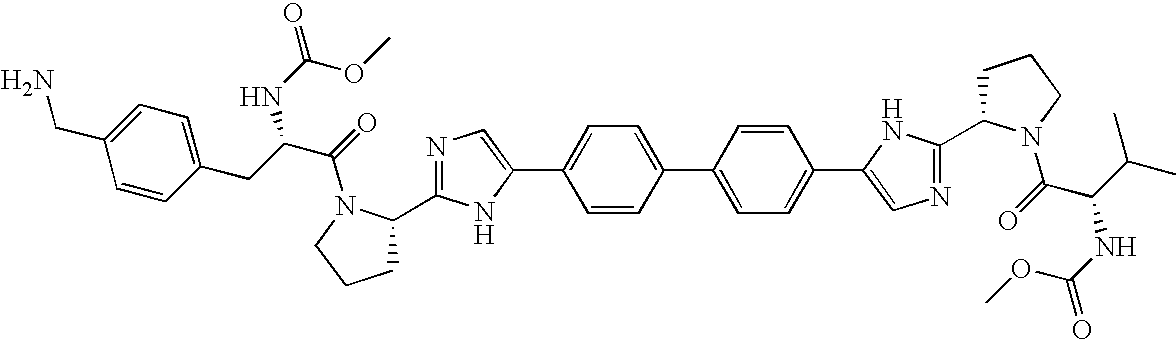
C1CCN(C(=O)C(NC(=O)OC)C(C)C)C1C1=NC=C(C2=CC=C(C3=CC=C(C4=CN=C(C5CCCN5C(=O)C(CC5=CC=C(CN)C=C5)NC(=O)OC)N4)C=C3)C=C2)N1
